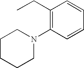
C1(CC)=C(N2CCCCC2)C=CC=C1
